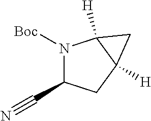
N1([Boc])C(C#N)CC2([H])C1([H])C2
